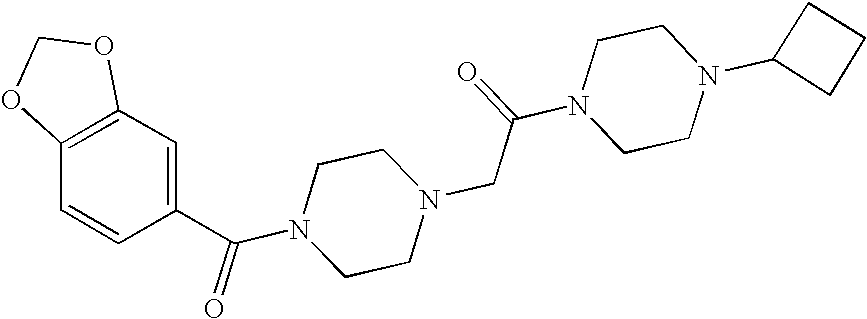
C1(C(N2CCN(CC(=O)N3CCN(C4CCC4)CC3)CC2)=O)=CC2=C(C=C1)OCO2
